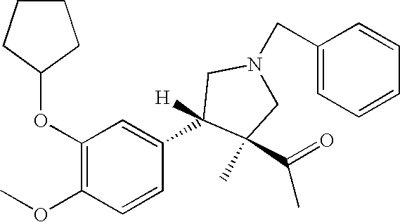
C1CCC(OC2=C(OC)C=CC(C3([H])C(C)(C(=O)C)CN(CC4=CC=CC=C4)C3)=C2)C1
